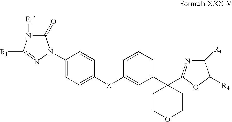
C1(=O)N([R1])C([R1])=NN1C1=CC=C([Z]C2=CC(C3(C4=NC([R4])C([R4])O4)CCOCC3)=CC=C2)C=C1
